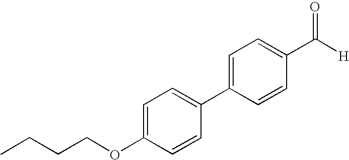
C1=CC(C([H])=O)=CC=C1C1=CC=C(OCCCC)C=C1
